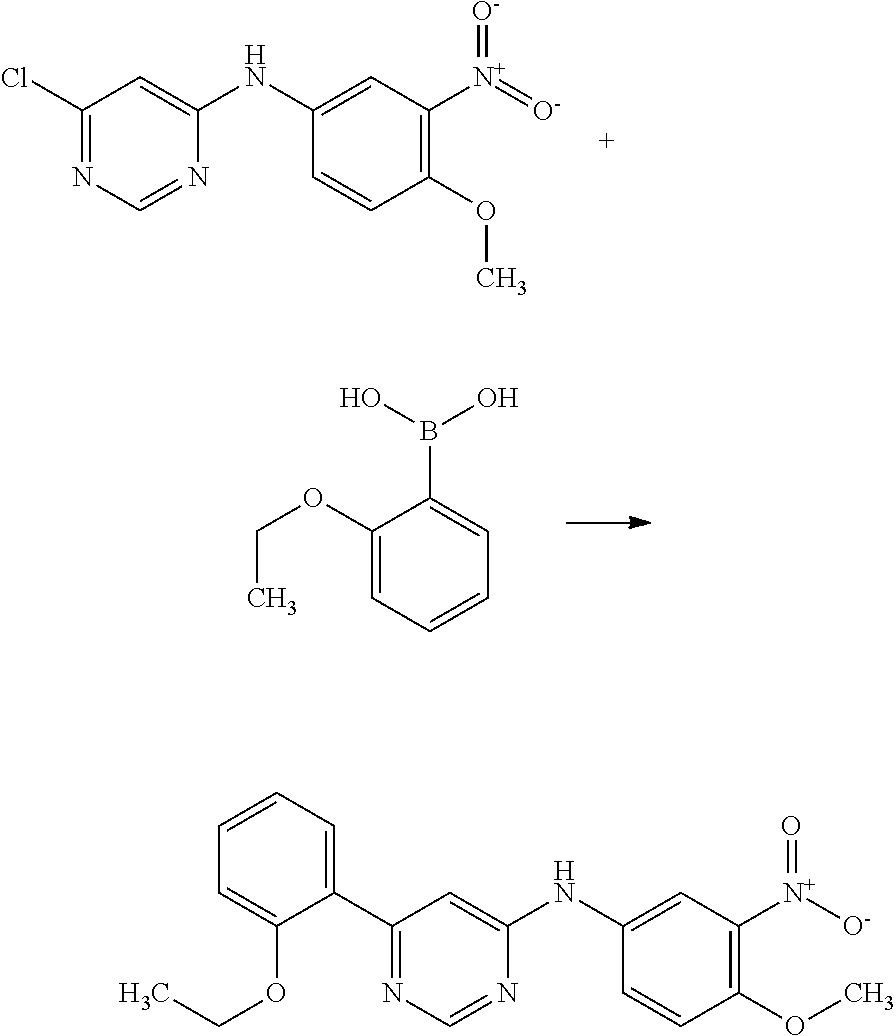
C1(Cl)=NC=NC(NC2=CC([N+](=[O-])=[O-])=C(OC)C=C2)=C1.C1(OCC)=CC=CC=C1B(O)O.C1(C2=CC=CC=C2OCC)=NC=NC(NC2=CC([N+]([O-])=O)=C(OC)C=C2)=C1
